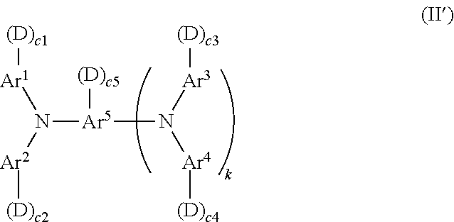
[Ar5]([(D)c5])(N([Ar3][(D)c3])[Ar4][(D)c4])N([Ar1][(D)c1])[Ar2][(D)c2]
